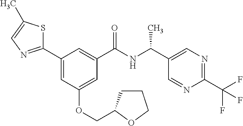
C1(C2=NC=C(C)S2)=CC(OCC2CCCO2)=CC(C(NC(C2=CN=C(C(F)(F)F)N=C2)C)=O)=C1
